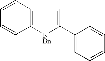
C1=CC2=C(C=C1)[NBn]C(C1=CC=CC=C1)=C2
